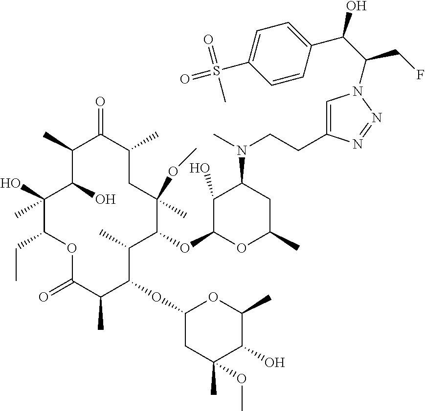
C1(OC2C(C)C(OC3CC(OC)(C)C(O)C(C)O3)C(C)C(=O)OC(CC)C(O)(C)C(O)C(C)C(=O)C(C)CC2(OC)C)OC(C)CC(N(C)CCC2=CN(C(C(O)C3=CC=C(S(=O)(=O)C)C=C3)CF)N=N2)C1O
